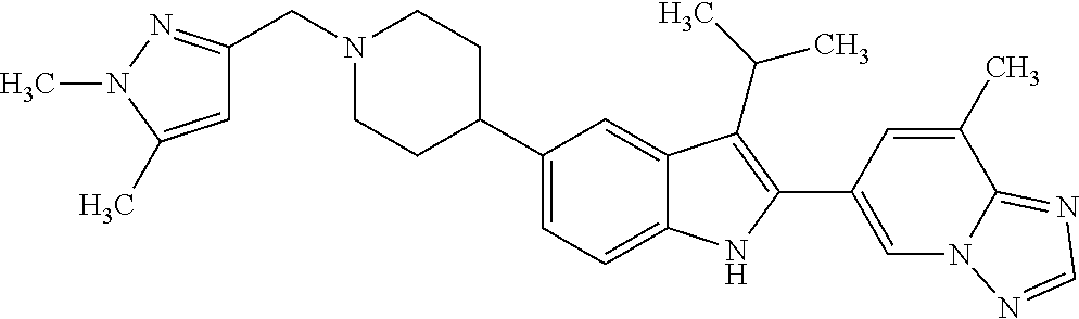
C1(C2CCN(CC3=NN(C)C(C)=C3)CC2)=CC=C2C(=C1)C(C(C)C)=C(C1=CN3C(=NC=N3)C(C)=C1)N2
